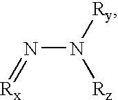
N(N([Rz])[Ry])=[Rx]
